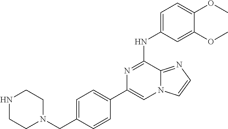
C1=C(CN2CCNCC2)C=CC(C2=CN3C(=NC=C3)C(NC3=CC=C(OC)C(OC)=C3)=N2)=C1
